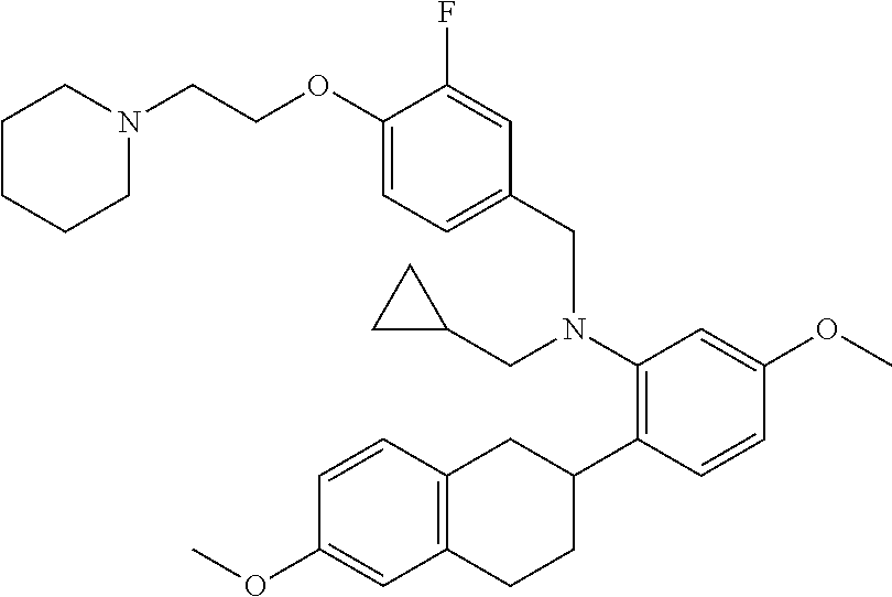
O(C1=CC(N(CC2=CC=C(OCCN3CCCCC3)C(F)=C2)CC2CC2)=C(C2CC3=C(CC2)C=C(OC)C=C3)C=C1)C
